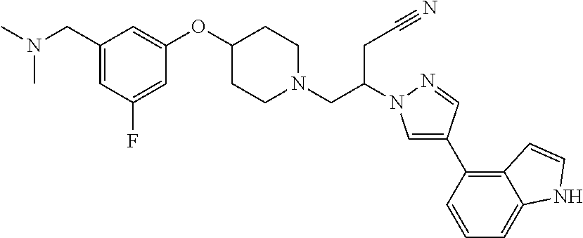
C1(CN(C)C)=CC(F)=CC(OC2CCN(CC(CC#N)N3C=C(C4=C5C(=CC=C4)NC=C5)C=N3)CC2)=C1
